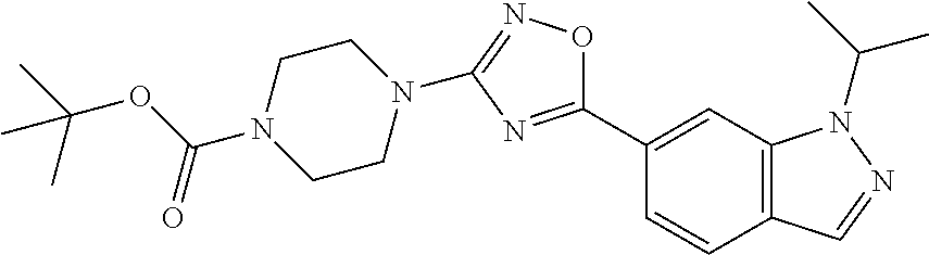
O(C(=O)N1CCN(C2=NOC(C3=CC4=C(C=C3)C=NN4C(C)C)=N2)CC1)C(C)(C)C
